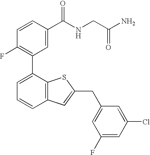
C1(F)=C(C2=CC=CC3=C2SC(CC2=CC(F)=CC(Cl)=C2)=C3)C=C(C(NCC(N)=O)=O)C=C1
